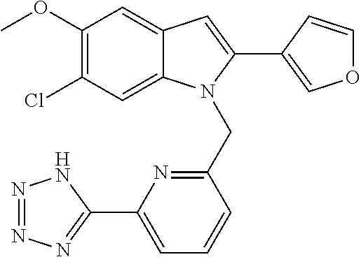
C1(OC)=C(Cl)C=C2C(=C1)C=C(C1=COC=C1)N2CC1=NC(C2=NN=NN2)=CC=C1
